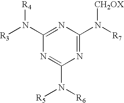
N1=C(N([R7])[CH2OX])N=C(N([R3])[R4])N=C1N([R6])[R5]
